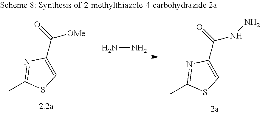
NN.CC1=NC(C(=O)[OMe])=CS1.CC1=NC(C(=O)NN)=CS1
